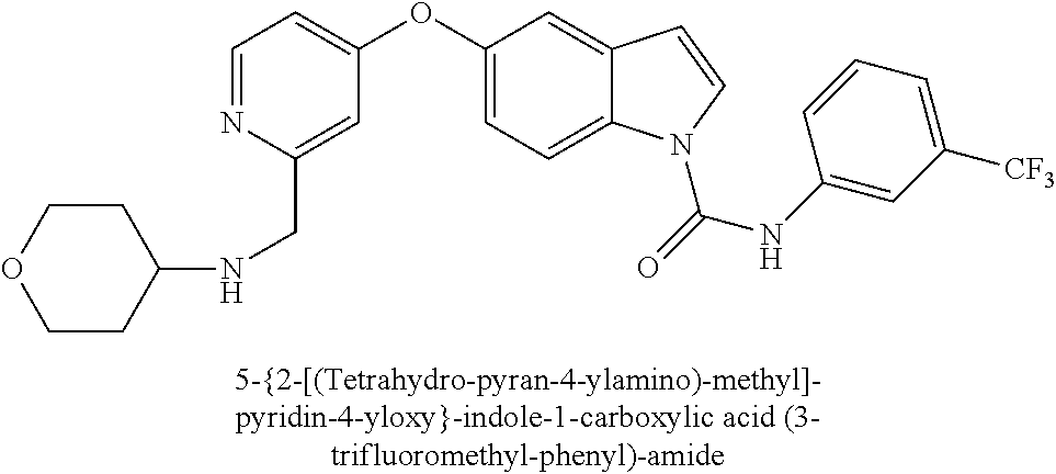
C1=NC(CNC2CCOCC2)=CC(OC2=CC=C3C(=C2)C=CN3C(=O)NC2=CC([CF3])=CC=C2)=C1
